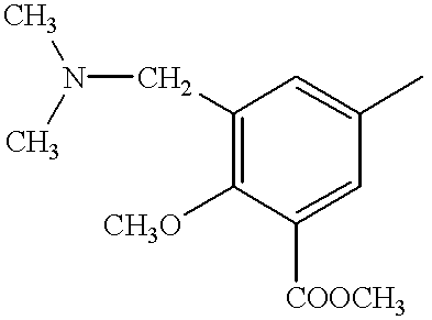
N(CC1=C([CH3O])C([COOCH3])=CC(C)=C1)(C)C
